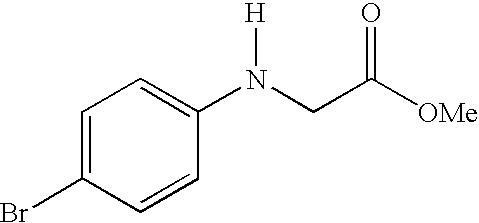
C1=C(Br)C=CC(N(CC([OMe])=O)[H])=C1
